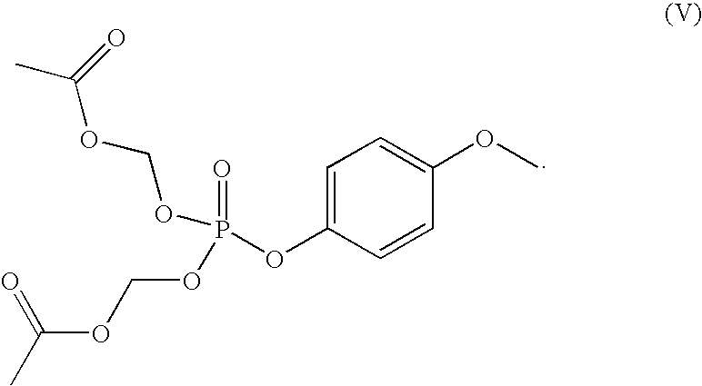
C1=C(OP(=O)(OCOC(=O)C)OCOC(C)=O)C=CC(OC)=C1
